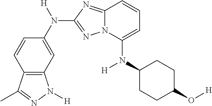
C1(N(C2=CC=CC3=NC(N(C4=CC5=C(C=C4)C(C)=NN5[H])[H])=NN23)[H])CCC(O[H])CC1
